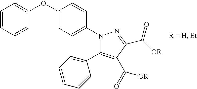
C1(OC2=CC=CC=C2)=CC=C(N2C(C3=CC=CC=C3)=C(C([OR])=O)C(C([OR])=O)=N2)C=C1
